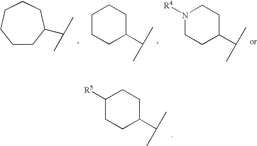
C1CCC(C(C)C)CC1.C1CC(C(C)C)CCN1[R4].C1CC(C(C)C)CCCC1.C1([R5])CCC(C(C)C)CC1
